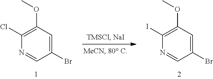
C1(I)=C(OC)C=C(Br)C=N1.C1(Cl)=C(OC)C=C(Br)C=N1
